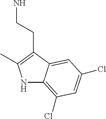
N1C2=C(Cl)C=C(Cl)C=C2C(CCN)=C1C
